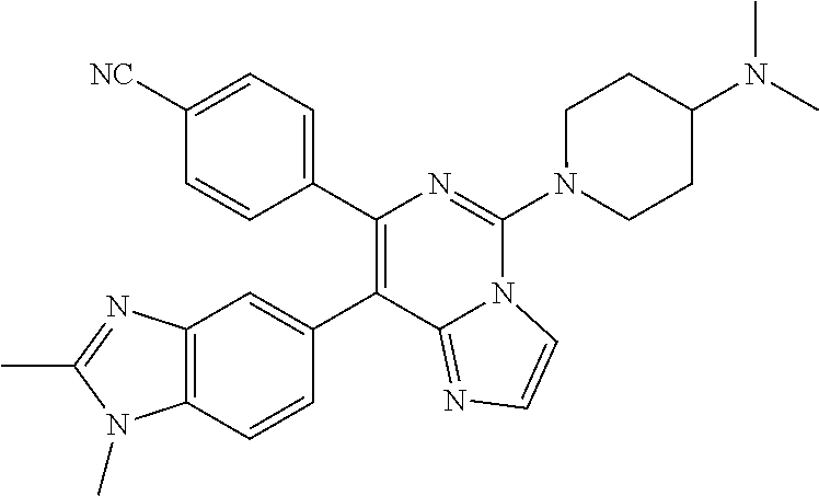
C1(C2=CC3=C(C=C2)N(C)C(C)=N3)=C(C2=CC=C([NC])C=C2)N=C(N2CCC(N(C)C)CC2)N2C1=NC=C2
